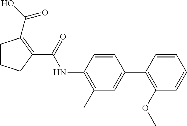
C1CCC(C(NC2=C(C)C=C(C3=C(OC)C=CC=C3)C=C2)=O)=C1C(O)=O
